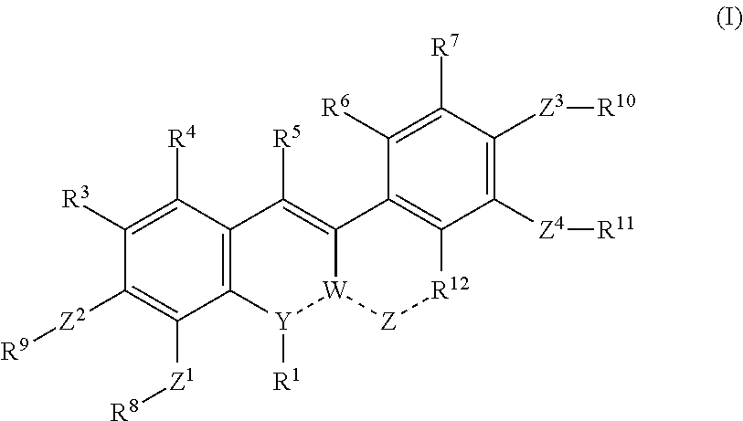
C1([Z2][R9])=C([Z1][R8])C2=C(C([R4])=C1[R3])C([R5])=C1[W]([Y]2[R1])[Z][R12]C2=C1C([R6])=C([R7])C([Z3][R10])=C2[Z4][R11]
